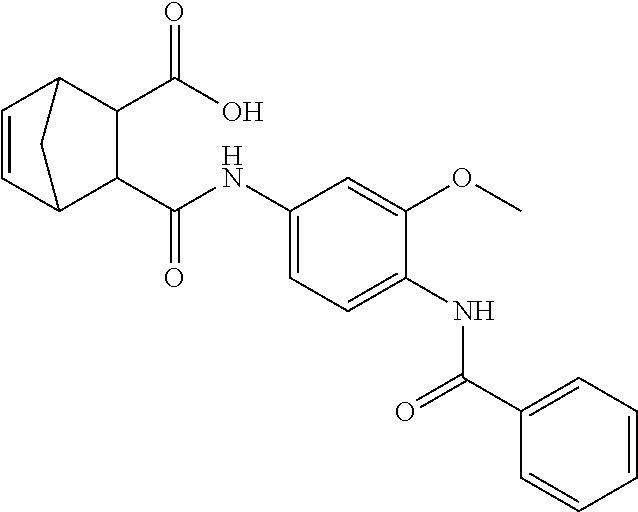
C1(C(NC2=CC=C(NC(C3=CC=CC=C3)=O)C(OC)=C2)=O)C2C=CC(C1C(O)=O)C2
